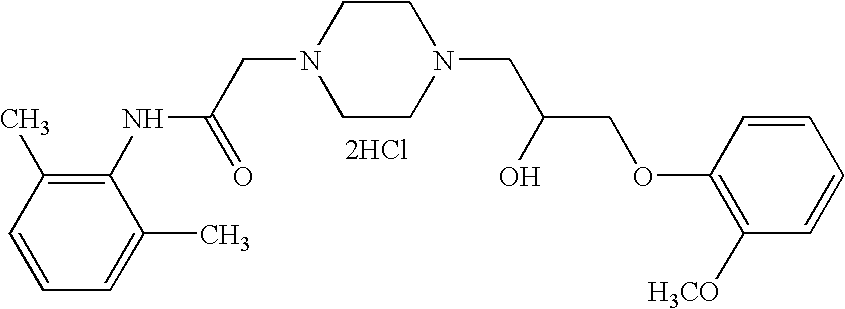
C1(NC(CN2CCN(CC(COC3=C([H3CO])C=CC=C3)O)CC2)=O)=C(C)C=CC=C1C.[2HCl]
